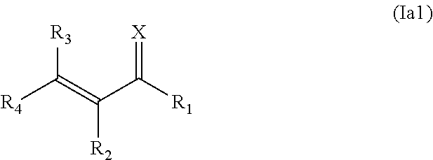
[R4]C(=C(C([R1])=[X])[R2])[R3]
